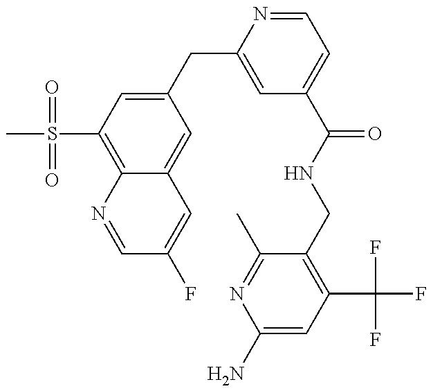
CS(C1=C2C(=CC(CC3=CC(C(=O)NCC4=C(C(F)(F)F)C=C(N)N=C4C)=CC=N3)=C1)C=C(F)C=N2)(=O)=O
